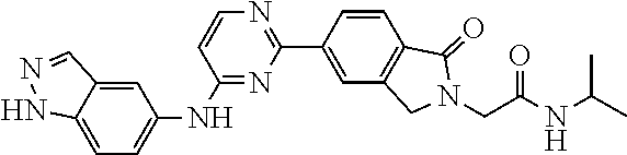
C1(C2=CC3=C(C=C2)C(=O)N(CC(=O)NC(C)C)C3)=NC=CC(NC2=CC=C3NN=CC3=C2)=N1
